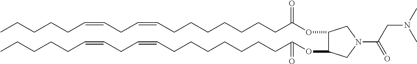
O(C(CCCCCCCC=CCC=CCCCCC)=O)C1C(OC(CCCCCCCC=CCC=CCCCCC)=O)CN(C(=O)CN(C)C)C1
